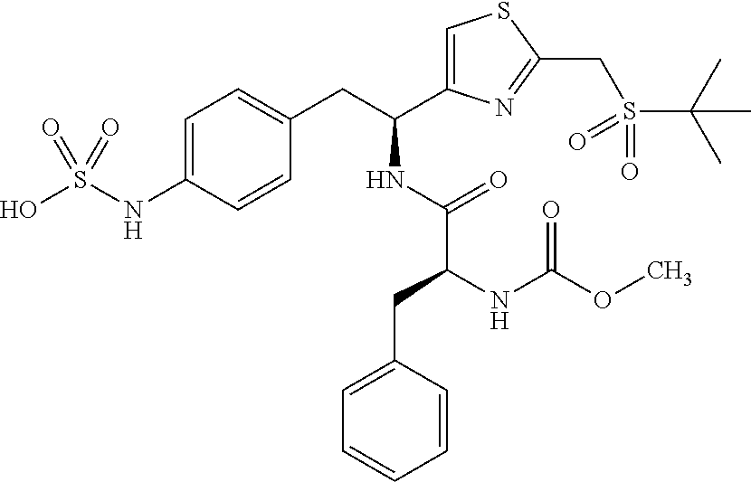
C1=C(NS(O)(=O)=O)C=CC(CC(C2=CSC(CS(C(C)(C)C)(=O)=O)=N2)NC(C(NC(OC)=O)CC2=CC=CC=C2)=O)=C1
